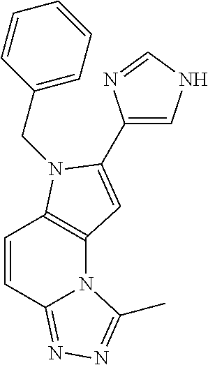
C1=CC2=NN=C(C)N2C2=C1N(CC1=CC=CC=C1)C(C1=CNC=N1)=C2
